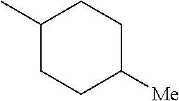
C1(C)CCC([Me])CC1
